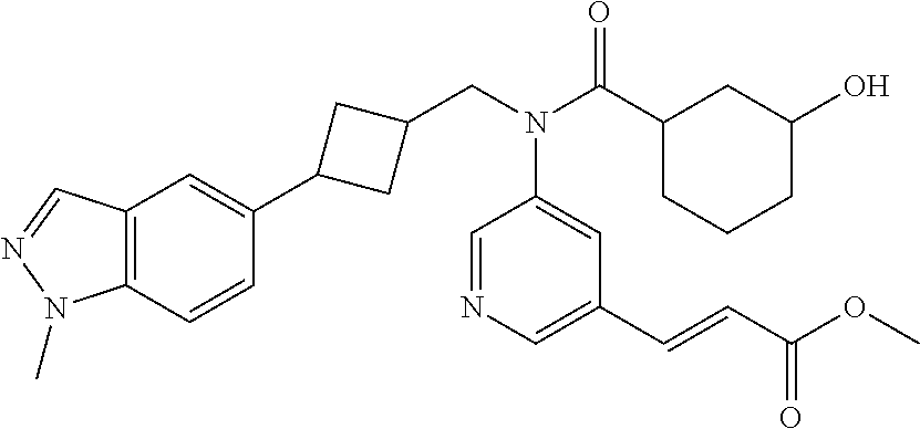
N(C(C1CC(O)CCC1)=O)(C1=CC(C=CC(OC)=O)=CN=C1)CC1CC(C2=CC3=C(C=C2)N(C)N=C3)C1
